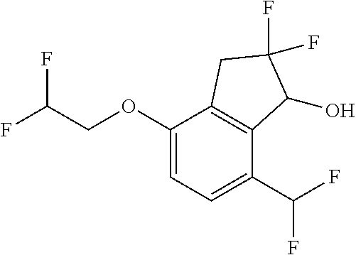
C1(OCC(F)F)=CC=C(C(F)F)C2=C1CC(F)(F)C2O
